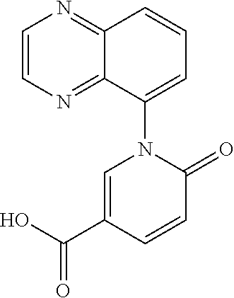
C1=C(C(O)=O)C=CC(=O)N1C1=CC=CC2=NC=CN=C12
